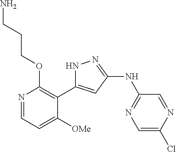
N1=CC=C([OMe])C(C2=CC(NC3=NC=C(Cl)N=C3)=NN2)=C1OCCCN
